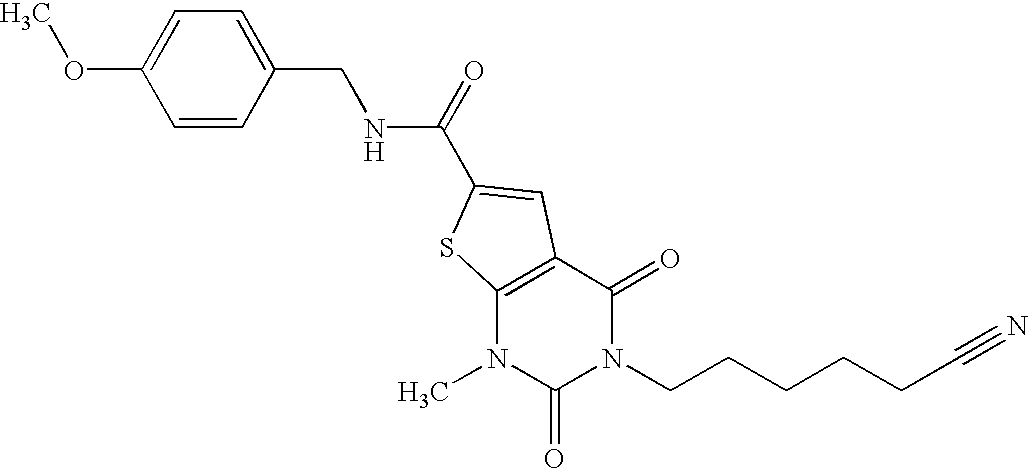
C1=CC(CNC(=O)C2=CC3=C(N(C)C(=O)N(CCCCCC#N)C3=O)S2)=CC=C1OC
